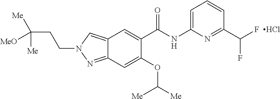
Cl.C(C1=NC(NC(C2=CC3=CN(CCC([Me])([Me])[MeO])N=C3C=C2OC([Me])[Me])=O)=CC=C1)(F)F
